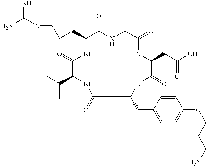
C(CC1C(=O)NCC(=O)NC(CC(=O)O)C(=O)NC(CC2=CC=C(OCCCN)C=C2)C(=O)NC(C(C)C)C(=O)N1)CNC(N)=N
